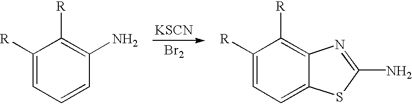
C1([R])=CC=CC(N)=C1[R].[KSCN].[Br2].C1([R])=CC=C2C(=C1[R])N=C(N)S2
